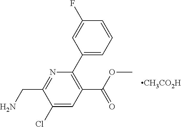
C1(Cl)=CC(C(OC)=O)=C(C2=CC=CC(F)=C2)N=C1CN.[CH3CO2H]
